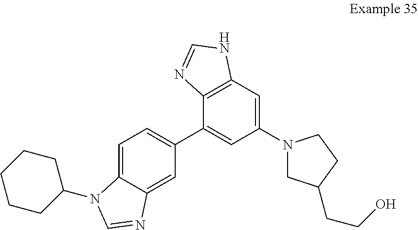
C1=C2C(=CC(C3=CC(N4CC(CCO)CC4)=CC4=C3N=CN4)=C1)N=CN2C1CCCCC1
